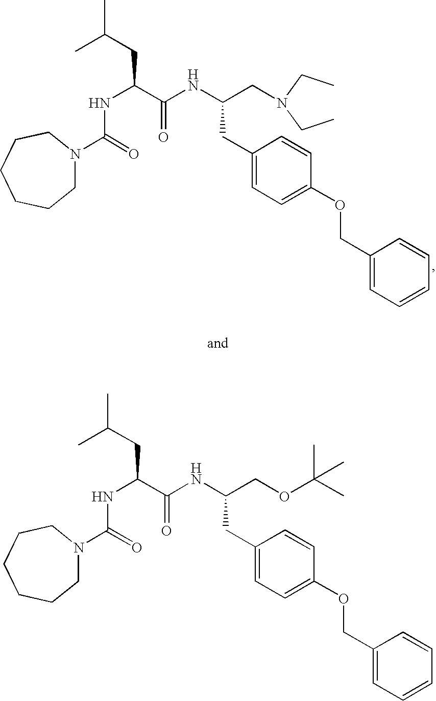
N(C(C(NC(CN(CC)CC)CC1=CC=C(OCC2=CC=CC=C2)C=C1)=O)CC(C)C)C(N1CCCCCC1)=O.N(C(C(NC(COC(C)(C)C)CC1=CC=C(OCC2=CC=CC=C2)C=C1)=O)CC(C)C)C(N1CCCCCC1)=O
